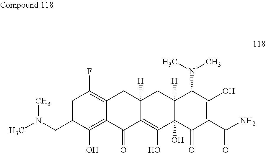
C1=C(CN(C)C)C(O)=C2C(=C1F)CC1([H])C(=C(O)C3(O)C([H])(C1)C(N(C)C)C(O)=C(C(N)=O)C3=O)C2=O
